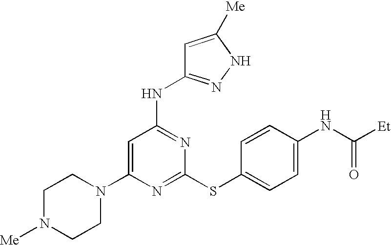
C1(N2CCN([Me])CC2)=CC(NC2=NNC([Me])=C2)=NC(SC2=CC=C(NC([Et])=O)C=C2)=N1
